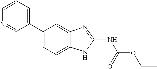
C1=CN=CC(C2=CC=C3C(=C2)N=C(NC(OCC)=O)N3)=C1
